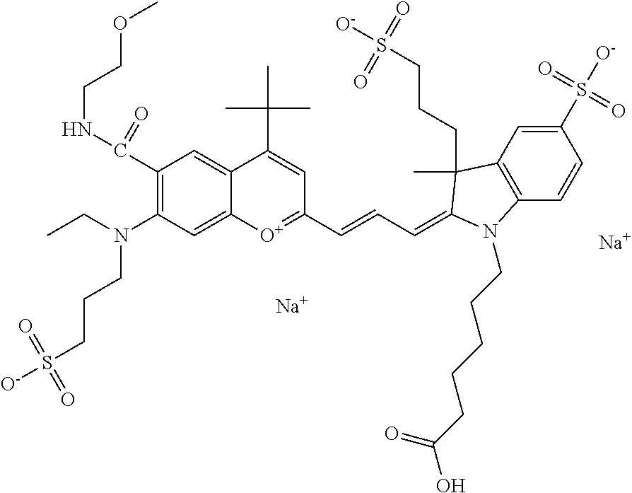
[Na].C12=C(C=CC(S([O-])(=O)=O)=C1)N(CCCCCC(O)=O)C(=CC=CC1=[O+]C3=CC(N(CC)CCCS([O-])(=O)=O)=C(C(NCCOC)=O)C=C3C(C(C)(C)C)=C1)C2(CCCS([O-])(=O)=O)C.[Na]
